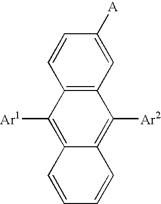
C1=CC2=C(C=C1[A])C([Ar2])=C1C(=C2[Ar1])C=CC=C1
